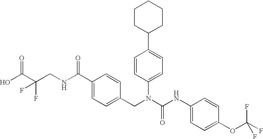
OC(C(CNC(C1=CC=C(CN(C(NC2=CC=C(OC(F)(F)F)C=C2)=O)C2=CC=C(C3CCCCC3)C=C2)C=C1)=O)(F)F)=O
